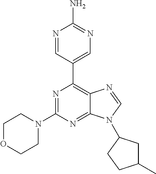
N1=CC(C2=C3C(=NC(N4CCOCC4)=N2)N(C2CC(C)CC2)C=N3)=CN=C1N
